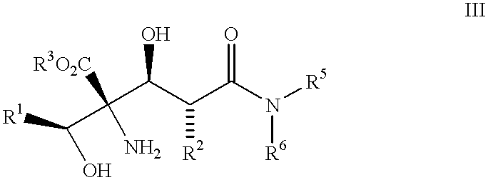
C(C(C(C(N([R5])[R6])=O)[R2])O)(C(O)[R1])(N)[R3O2C]
